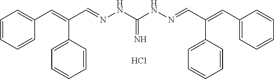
C(C=NNC(NN=CC(=CC1=CC=CC=C1)C1=CC=CC=C1)=N)(=CC1=CC=CC=C1)C1=CC=CC=C1.Cl
